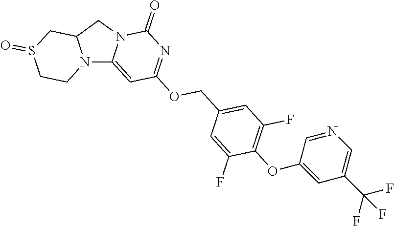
N12C3=CC(OCC4=CC(F)=C(OC5=CC(C(F)(F)F)=CN=C5)C(F)=C4)=NC(=O)N3CC1CS(=O)CC2
